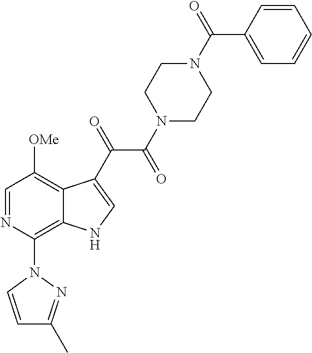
C1=NC(N2C=CC(C)=N2)=C2C(=C1[OMe])C(C(=O)C(=O)N1CCN(C(=O)C3=CC=CC=C3)CC1)=CN2
